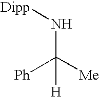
N(C([Me])([Ph])[H])[Dipp]
